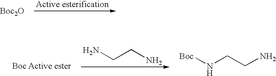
[Boc2O].[Boc Active ester].NCCN.[Boc]NCCN
